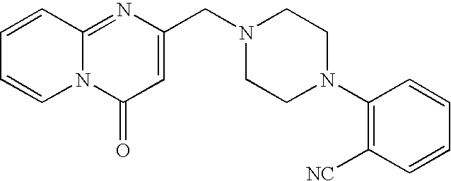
N12C(=NC(CN3CCN(C4=C([NC])C=CC=C4)CC3)=CC1=O)C=CC=C2
